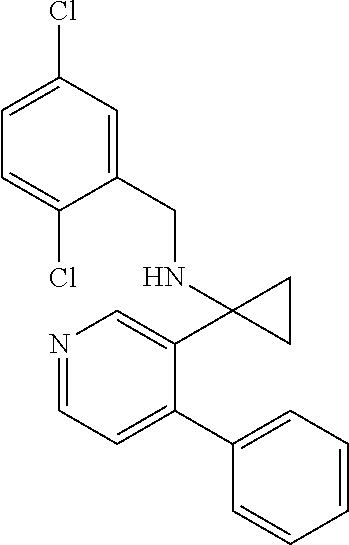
N1=CC=C(C2=CC=CC=C2)C(C2(NCC3=CC(Cl)=CC=C3Cl)CC2)=C1
